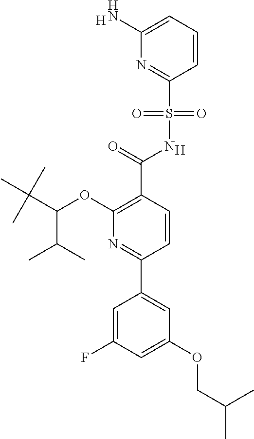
C1(N)=CC=CC(S(=O)(=O)NC(=O)C2=C(OC(C(C)(C)C)C(C)C)N=C(C3=CC(OCC(C)C)=CC(F)=C3)C=C2)=N1.[H].[H]
